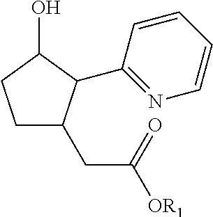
C1CC(O)C(C2=NC=CC=C2)C1CC([OR1])=O
